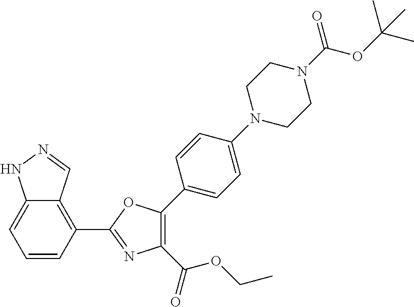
C1=CC(C2=NC(C(=O)OCC)=C(C3=CC=C(N4CCN(C(=O)OC(C)(C)C)CC4)C=C3)O2)=C2C(=C1)NN=C2
